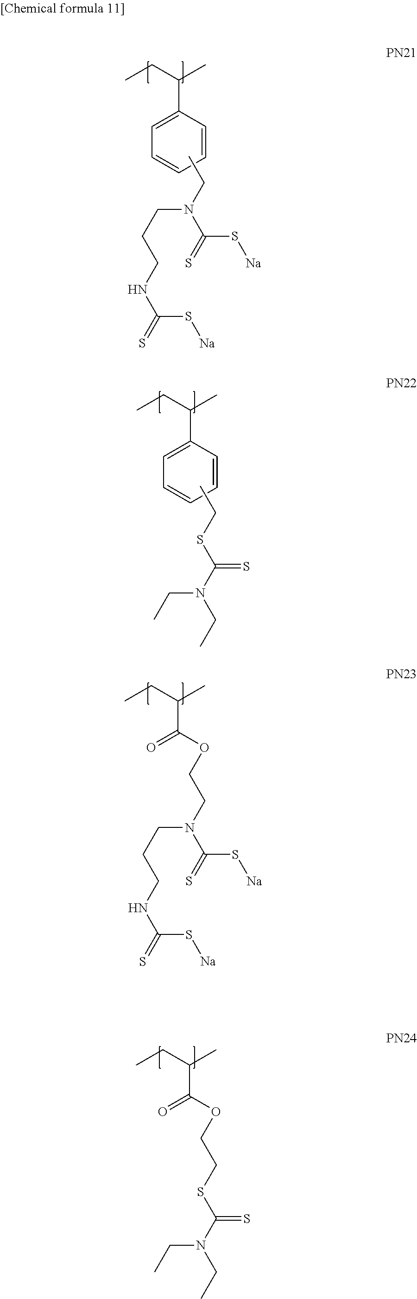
C1=CC(C(CC)C)=CC=C1.C(N(CC)C(=S)S[Na])CCNC(=S)S[Na].C1=CC(C(CC)C)=CC=C1.S(CC)C(N(CC)CC)=S.C(=O)(C(CC)C)OCCN(CCCNC(=S)S[Na])C(=S)S[Na].C(=O)(C(CC)C)OCCSC(N(CC)CC)=S
